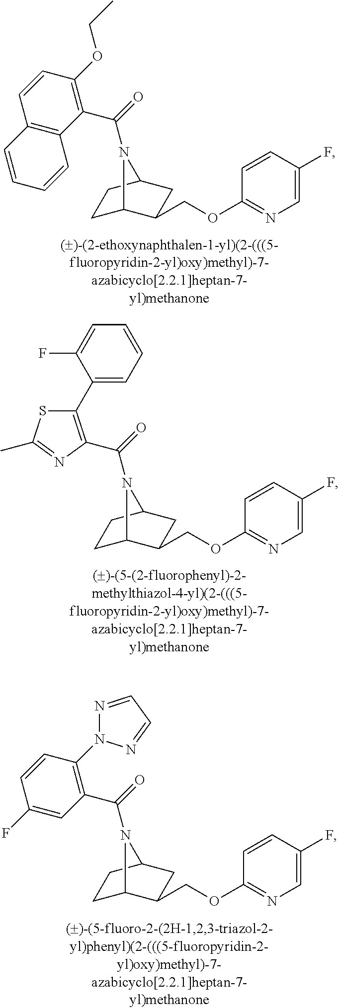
C(=O)(N1C2CCC1CC2COC1=NC=C(F)C=C1)C1=C(C2=CC=CC=C2F)SC(C)=N1.C1(F)=CC(C(=O)N2C3CCC2CC3COC2=NC=C(F)C=C2)=C(N2N=CC=N2)C=C1.C12=C(C(C(=O)N3C4CCC3CC4COC3=NC=C(F)C=C3)=C(OCC)C=C1)C=CC=C2
